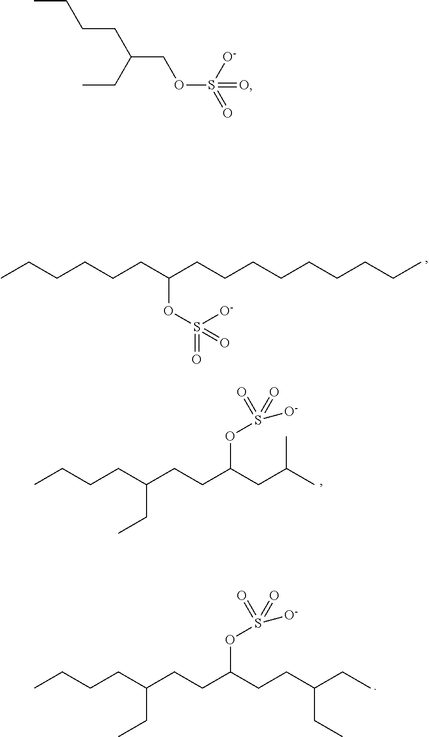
CCCCCCC(CCCCCCCCC)OS(=O)([O-])=O.CCCCC(CCC(CC(C)C)OS(=O)(=O)[O-])CC.CCCCC(CCC(CCC(CC)CC)OS(=O)(=O)[O-])CC.CCCCC(CC)COS(=O)([O-])=O
